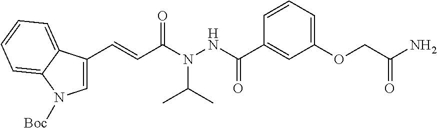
C1=C(C=CC(N(NC(C2=CC(OCC(=O)N)=CC=C2)=O)C(C)C)=O)C2=CC=CC=C2N1[Boc]
